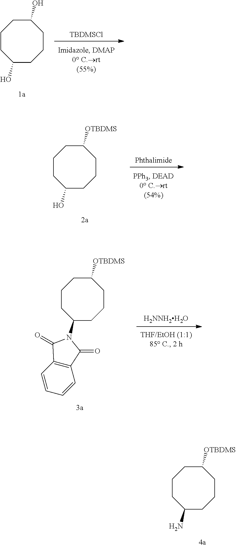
C1(N)CCCC([OTBDMS])CCC1.[TBDMSCl].C1(O)CCCC(O)CCC1.[Phthalimide].C1(O)CCCC([OTBDMS])CCC1.[H2NNH2H2O].C1(N2C(=O)C3=C(C=CC=C3)C2=O)CCCC([OTBDMS])CCC1
